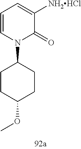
C1=CN(C2CCC(OC)CC2)C(=O)C([NH2HCl])=C1
